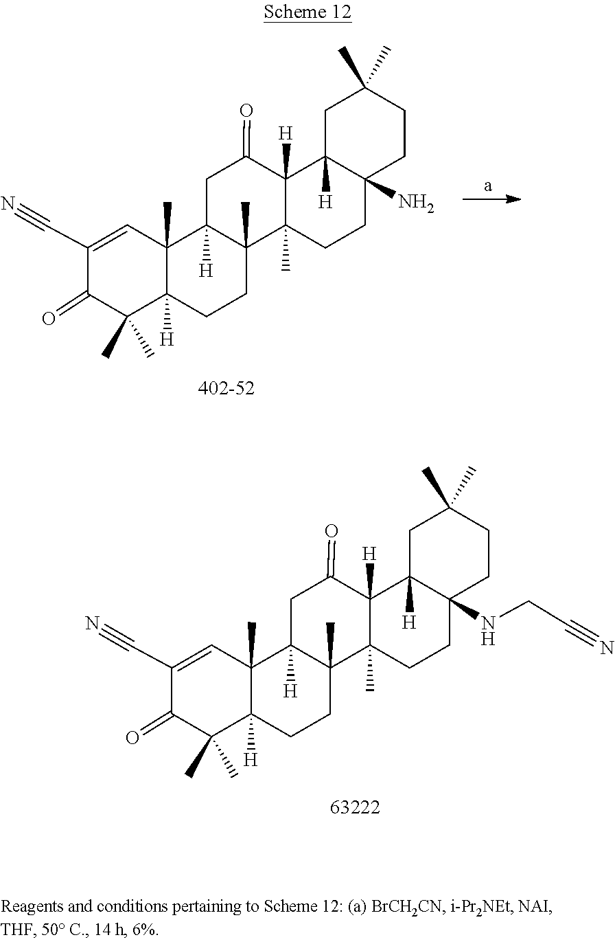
C12([H])CC(=O)C3([H])C4([H])CC(C)(C)CCC4(N)CCC3(C)C1(C)CCC1([H])C2(C)C=C(C#N)C(=O)C1(C)C.N(C12C([H])(C3([H])C(=O)CC4([H])C5(C)C([H])(CCC4(C)C3(C)CC1)C(C)(C)C(=O)C(C#N)=C5)CC(C)(C)CC2)CC#N
